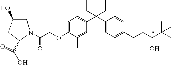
N1(C(COC2=CC=C(C(C3=CC(C)=C(CCC(C(C)(C)C)O)C=C3)(CC)CC)C=C2C)=O)CC(O)CC1C(O)=O
